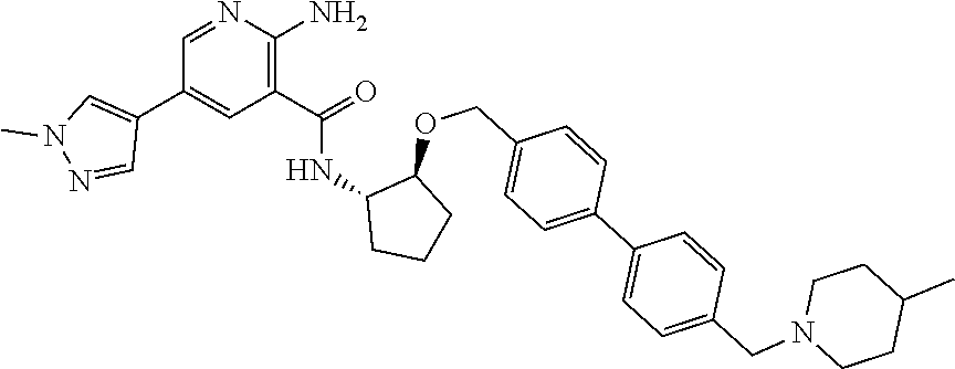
C1=NC(N)=C(C(=O)NC2CCCC2OCC2=CC=C(C3=CC=C(CN4CCC(C)CC4)C=C3)C=C2)C=C1C1=CN(C)N=C1
